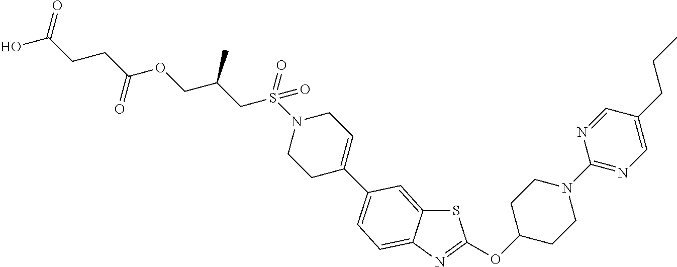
S1C2=CC(C3=CCN(S(=O)(CC(COC(CCC(=O)O)=O)C)=O)CC3)=CC=C2N=C1OC1CCN(C2=NC=C(CCC)C=N2)CC1
